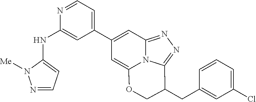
N1=CC=C(NC2=CC(C3=CC4=NN=C5N4C(=C3)OCC5CC3=CC(Cl)=CC=C3)=CC=N2)N1[Me]
